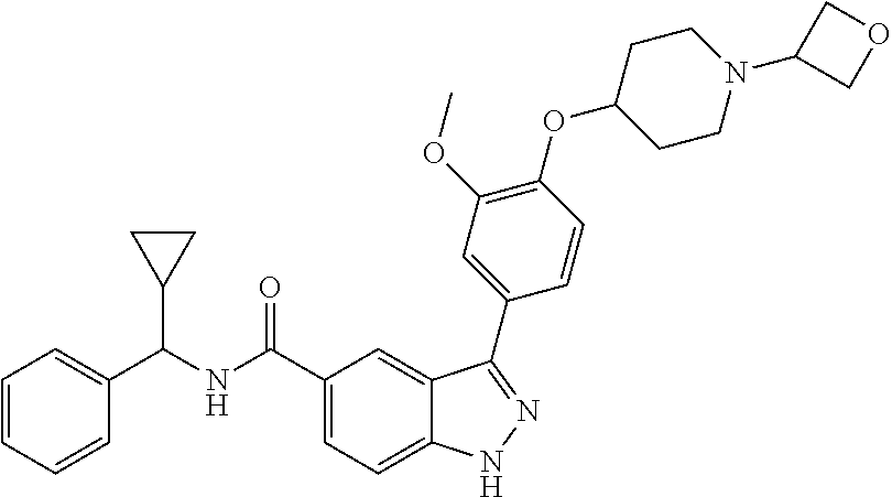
C(NC(C1=CC=C2C(=C1)C(C1=CC(OC)=C(OC3CCN(C4COC4)CC3)C=C1)=NN2)=O)(C1CC1)C1=CC=CC=C1
